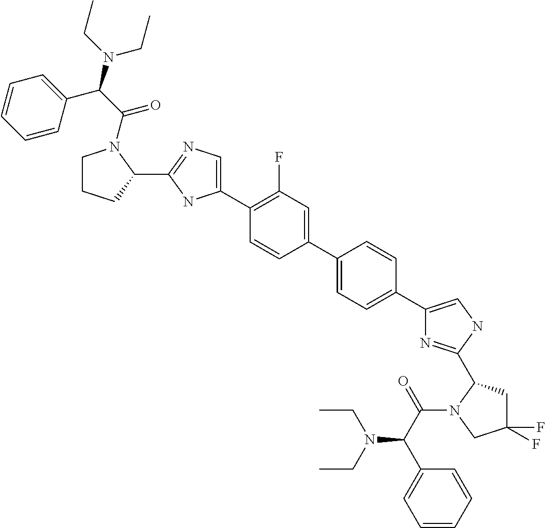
C1=C(C2=CC=C(C3=CNC(C4CC(F)(F)CN4C(=O)C(N(CC)CC)C4=CC=CC=C4)=N3)C=C2)C=CC(C2=CN=C(C3N(C(=O)C(N(CC)CC)C4=CC=CC=C4)CCC3)N2)=C1F
